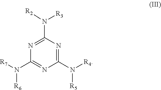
N1=C(N([R3])[R2])N=C(N([R5])[R4])N=C1N([R6])[R7]
